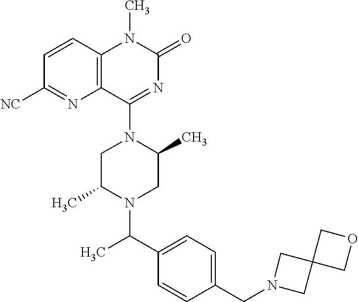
C12=C(C(N3CC(C)N(C(C4=CC=C(CN5CC6(C5)COC6)C=C4)C)CC3C)=NC(=O)N1C)N=C([NC])C=C2
